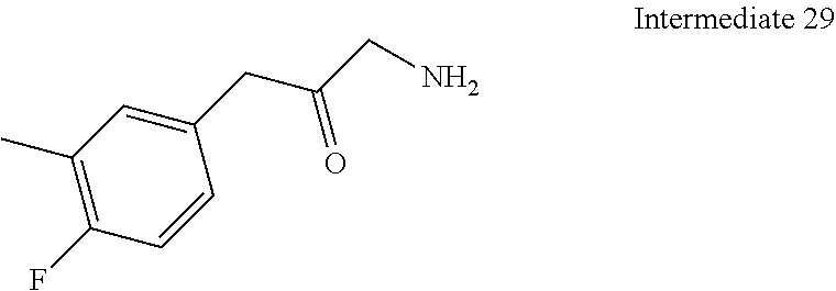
C1(C)=C(F)C=CC(CC(CN)=O)=C1
